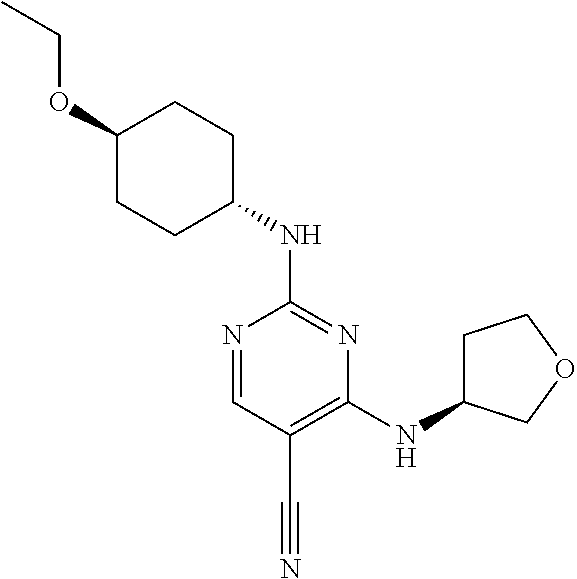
C1=NC(NC2CCC(OCC)CC2)=NC(NC2CCOC2)=C1C#N
